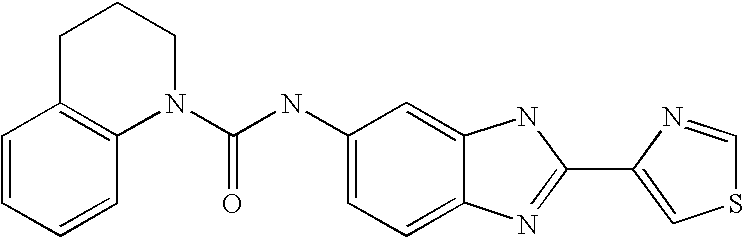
C1=C2C(=CC=C1NC(=O)N1CCCC3=C1C=CC=C3)N=C(C1=CSC=N1)N2
